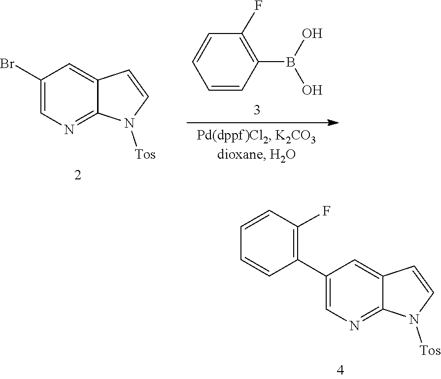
C1=C2C=CN([Tos])C2=NC=C1Br.OB(O)C1=C(F)C=CC=C1.C1=CN([Tos])C2=NC=C(C3=C(F)C=CC=C3)C=C12
